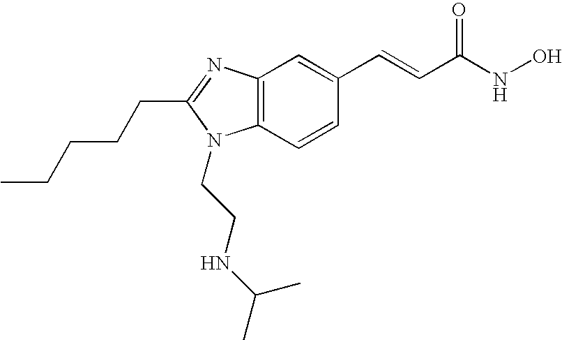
C12=C(C=CC(C=CC(NO)=O)=C1)N(CCNC(C)C)C(CCCCC)=N2
